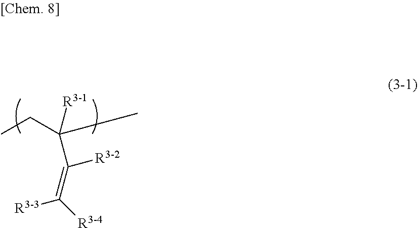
CCC(C)([R3-1])C(=C([R3-4])[R3-3])[R3-2]
